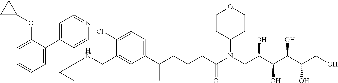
C1(C2=CC=NC=C2C2(NCC3=CC(C(CCCC(N(CC(C(C(C(CO)O)O)O)O)C4CCOCC4)=O)C)=CC=C3Cl)CC2)=CC=CC=C1OC1CC1
